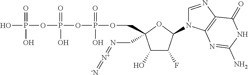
C1(O)C(F)C(N2C=NC3=C2N=C(N)NC3=O)OC1(CN=[N+]=[-N])COP(OP(OP(O)(=O)O)(=O)O)(=O)O
